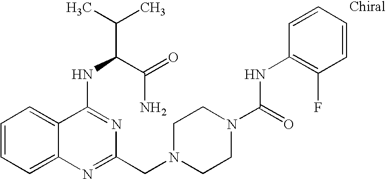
C1=CC=C2C(=C1)C(NC(C(=O)N)C(C)C)=NC(CN1CCN(C(=O)NC3=C(F)C=CC=C3)CC1)=N2
